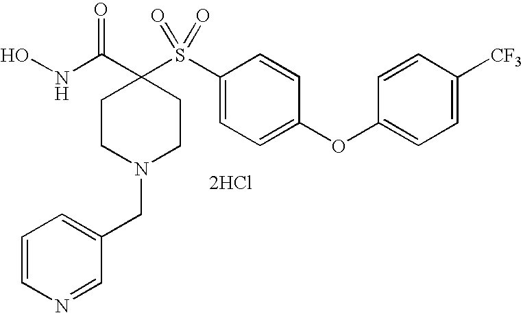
N(C(C1(S(C2=CC=C(OC3=CC=C([CF3])C=C3)C=C2)(=O)=O)CCN(CC2=CC=CN=C2)CC1)=O)O.[2HCl]
